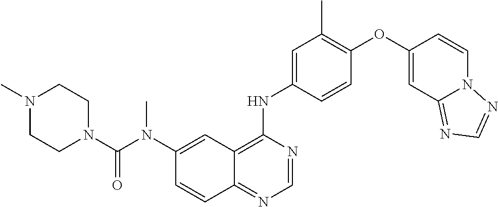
C12=NC=NC(NC3=CC(C)=C(OC4=CC5=NC=NN5C=C4)C=C3)=C1C=C(N(C(N1CCN(C)CC1)=O)C)C=C2
